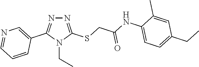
N1=C(SCC(NC2=CC=C(CC)C=C2C)=O)N(CC)C(C2=CN=CC=C2)=N1
